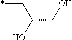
*CC(CO)O
